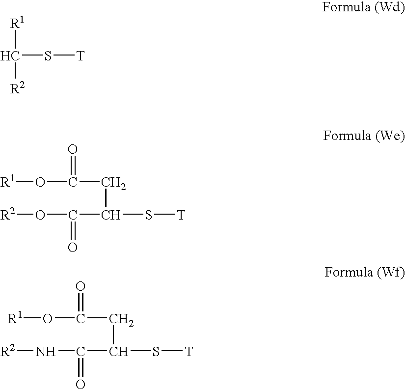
C(S[T])([R1])[R2].[R1]OC(CC(C(O[R2])=O)S[T])=O.[R1]OC(CC(C(N[R2])=O)S[T])=O
